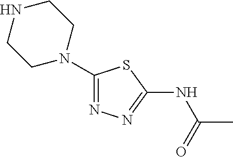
C1(N2CCNCC2)=NN=C(NC(C)=O)S1
